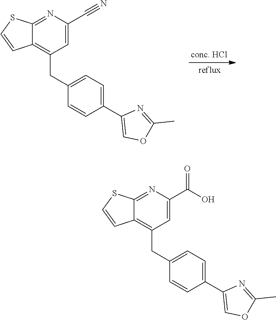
C12=NC(C#N)=CC(CC3=CC=C(C4=COC(C)=N4)C=C3)=C1C=CS2.C12=NC(C(O)=O)=CC(CC3=CC=C(C4=COC(C)=N4)C=C3)=C1C=CS2
